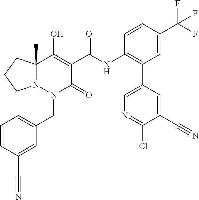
C1=CC(C#N)=CC(CN2C(=O)C(C(=O)NC3=C(C4=CN=C(Cl)C(C#N)=C4)C=C(C(F)(F)F)C=C3)=C(O)C3(C)N2CCC3)=C1
